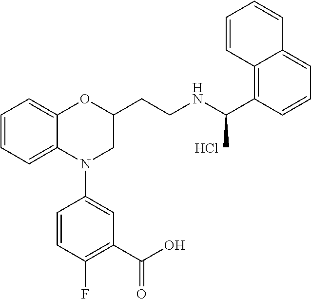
Cl.C1=CC=C2C(=C1)OC(CCNC(C1=C3C(=CC=C1)C=CC=C3)C)CN2C1=CC(C(O)=O)=C(F)C=C1
